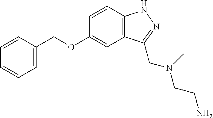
C1=C(COC2=CC3=C(C=C2)NN=C3CN(C)CCN)C=CC=C1
